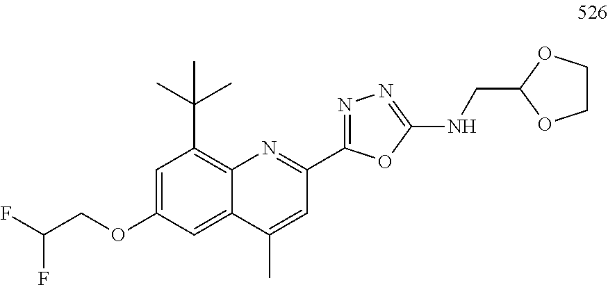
C12=C(C(C)(C)C)C=C(OCC(F)F)C=C1C(C)=CC(C1=NN=C(NCC3OCCO3)O1)=N2
